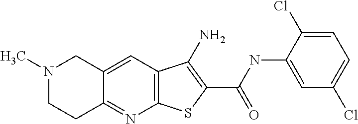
C12=C(C=C3C(=N1)CCN(C)C3)C(N)=C(C(=O)NC1=CC(Cl)=CC=C1Cl)S2
